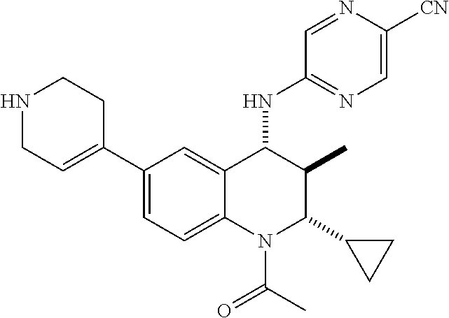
C1=NC([CN])=CN=C1NC1C(C)C(C2CC2)N(C(=O)C)C2=CC=C(C3=CCNCC3)C=C12
